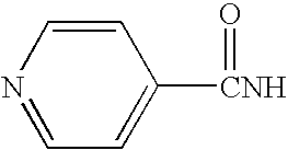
C1=CN=CC=C1[CNH]=O
